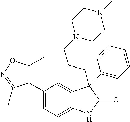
C1=C(C2=C(C)ON=C2C)C=C2C(=C1)NC(=O)C2(CCCN1CCN(C)CC1)C1=CC=CC=C1
